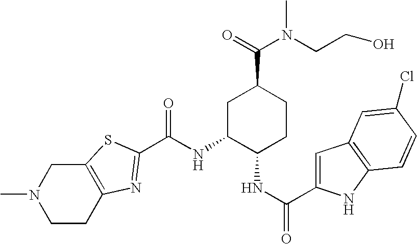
N(C1C(NC(=O)C2=CC3=C(N2)C=CC(Cl)=C3)CCC(C(=O)N(CCO)C)C1)C(=O)C1=NC2=C(CN(C)CC2)S1
